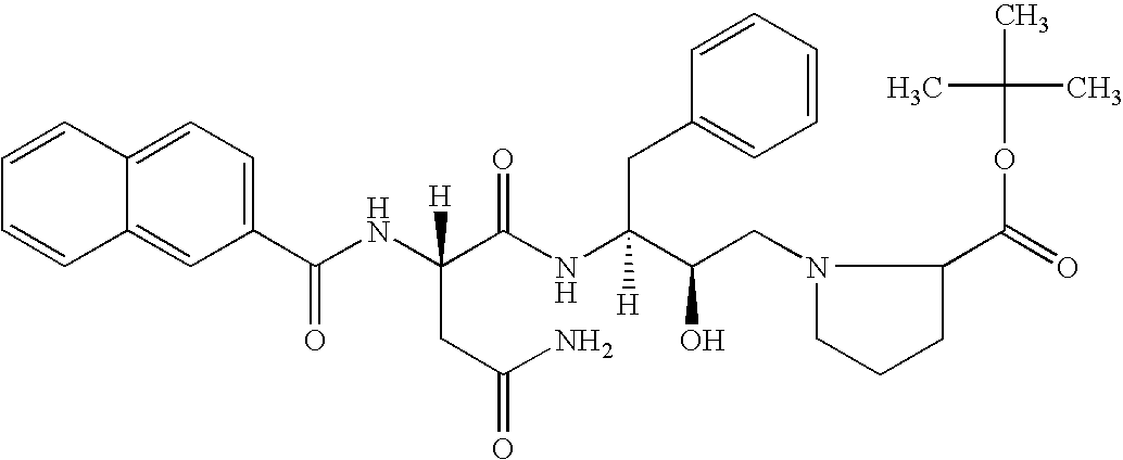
C1=CC=CC2=CC(C(NC(C(NC(C(CN3CCCC3C(=O)OC(C)(C)C)O)([H])CC3=CC=CC=C3)=O)([H])CC(N)=O)=O)=CC=C12
